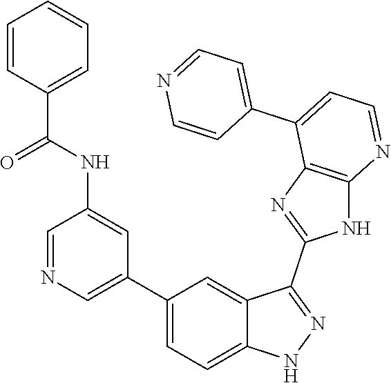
C1=NC=C(C2=CC=C3C(=C2)C(C2=NC4=C(N2)N=CC=C4C2=CC=NC=C2)=NN3)C=C1NC(C1=CC=CC=C1)=O
